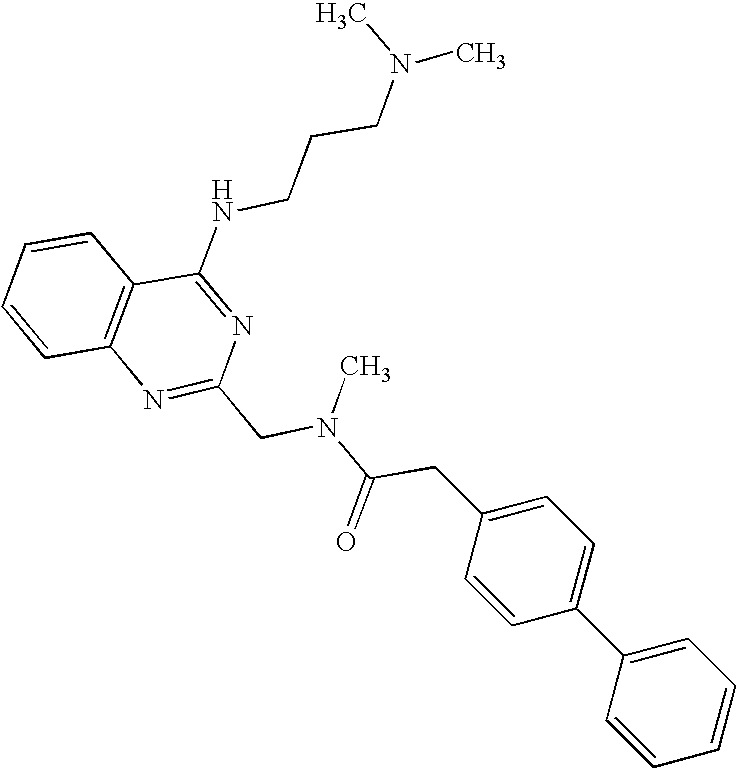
C1=CC2=C(C=C1)C(NCCCN(C)C)=NC(CN(C(CC1=CC=C(C3=CC=CC=C3)C=C1)=O)C)=N2
